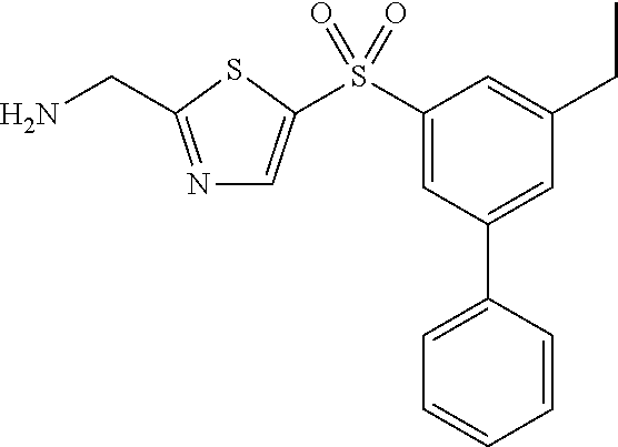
N1=C(CN)SC(S(C2=CC(C3=CC=CC=C3)=CC(CC)=C2)(=O)=O)=C1
